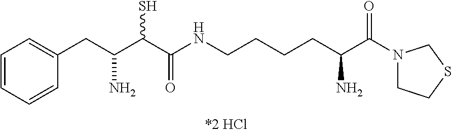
C1=CC=CC(CC(C(C(NCCCCC(C(N2CCSC2)=O)N)=O)S)N)=C1
